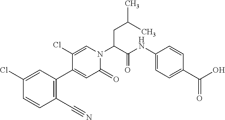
C1(NC(=O)C(N2C(=O)C=C(C3=C(C#N)C=CC(Cl)=C3)C(Cl)=C2)CC(C)C)=CC=C(C(O)=O)C=C1
